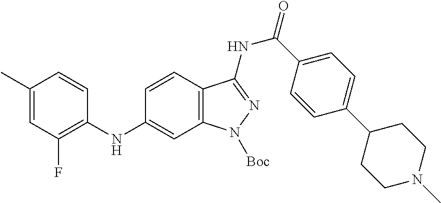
C1(C)=CC(F)=C(NC2=CC3=C(C=C2)C(NC(C2=CC=C(C4CCN(C)CC4)C=C2)=O)=NN3[Boc])C=C1
